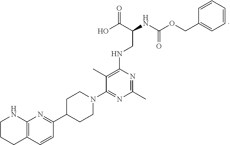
C1(N2CCC(C3=NC4=C(C=C3)CCCN4)CC2)=NC(C)=NC(NCC(C(O)=O)NC(OCC2=CC=CC=C2)=O)=C1C
